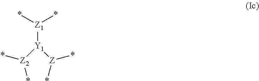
[Z1]([Y1]([Z](*)*)[Z2](*)*)(*)*
